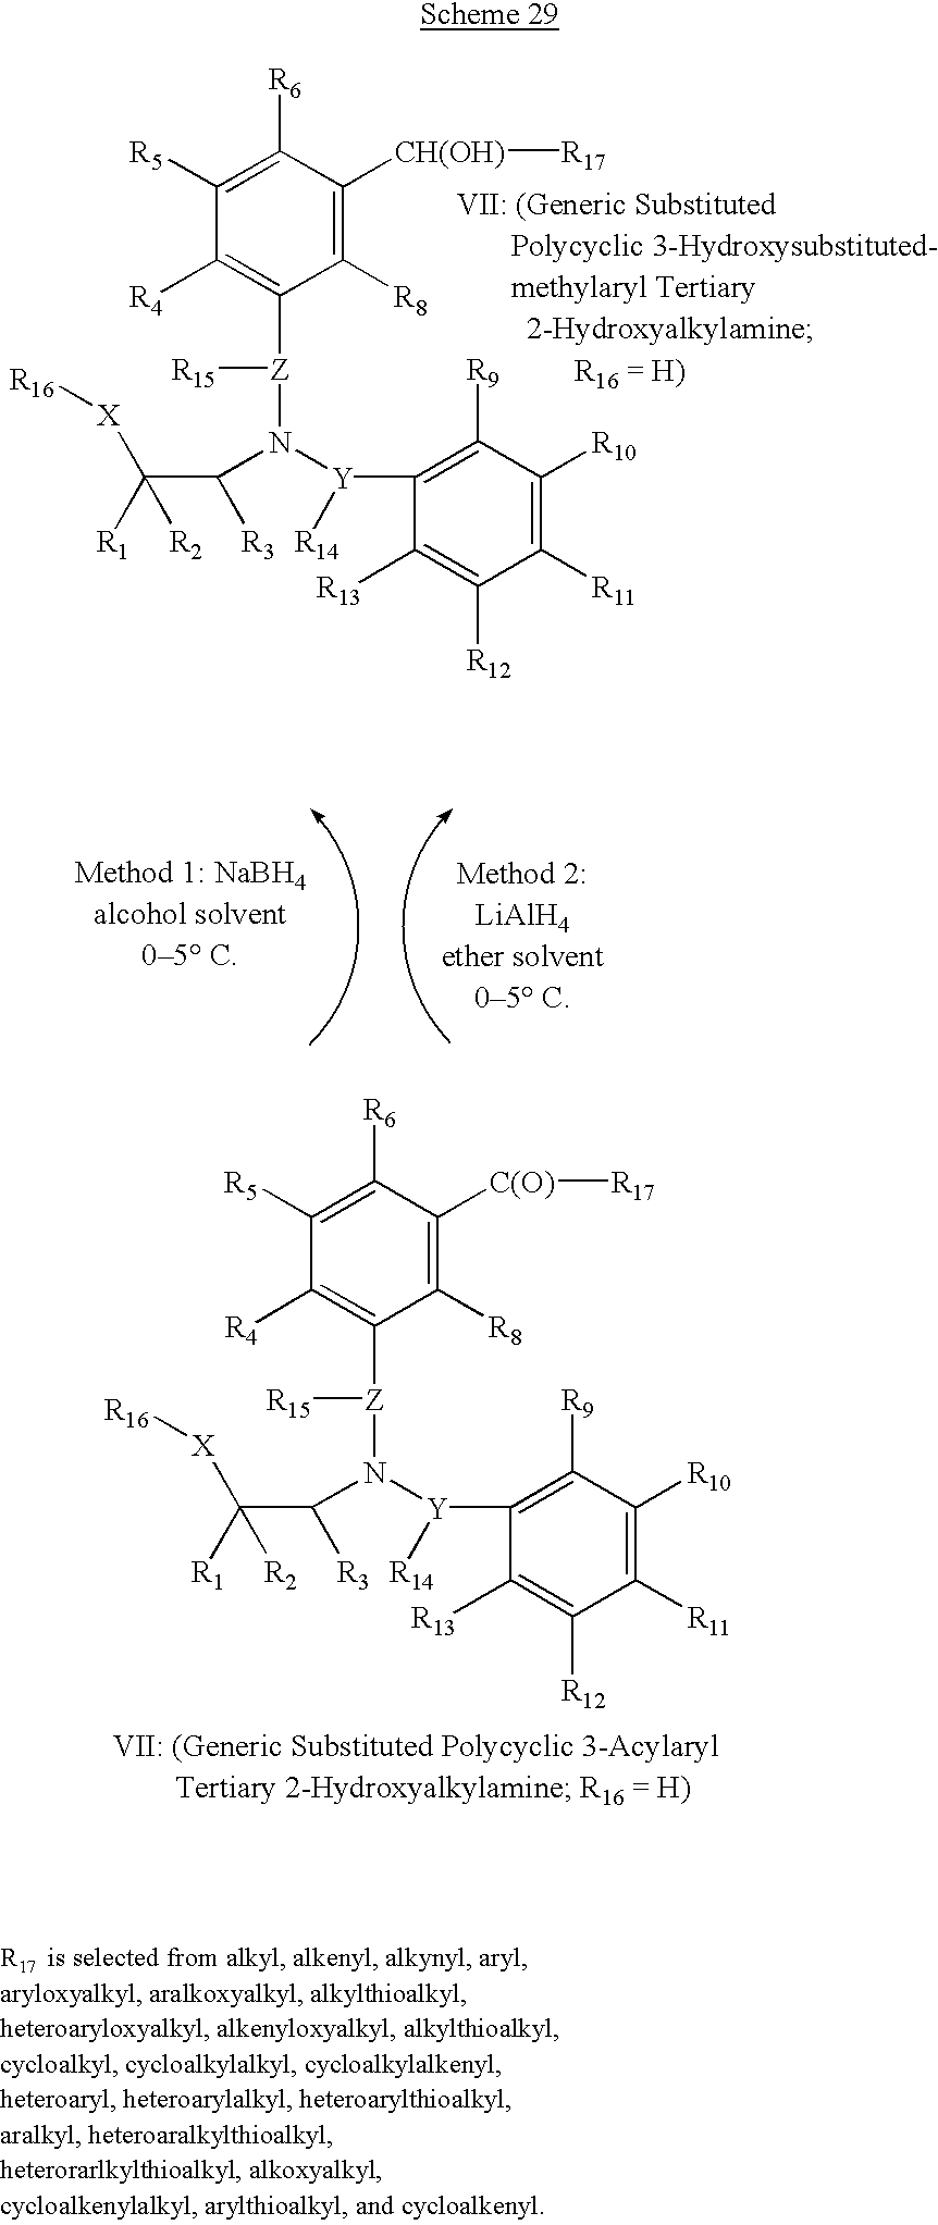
C1([R5])=C([R6])C([CH(OH)][R17])=C([R8])C([Z]([R15])N([Y](C2=C([R9])C([R10])=C([R11])C([R12])=C2[R13])[R14])C([R3])C([R2])([R1])[X][R16])=C1[R4].C1([R5])=C([R6])C([C(O)][R17])=C([R8])C([Z]([R15])N([Y](C2=C([R9])C([R10])=C([R11])C([R12])=C2[R13])[R14])C([R3])C([R2])([R1])[X][R16])=C1[R4]
